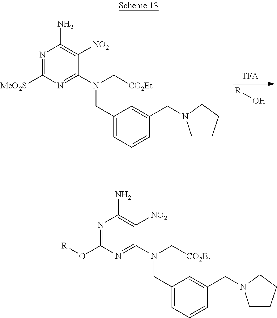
N1=C(O[R])N=C(N(C[CO2Et])CC2=CC=CC(CN3CCCC3)=C2)C([NO2])=C1N.N1=C([MeO2S])N=C(N(C[CO2Et])CC2=CC=CC(CN3CCCC3)=C2)C([NO2])=C1N.O[R]
